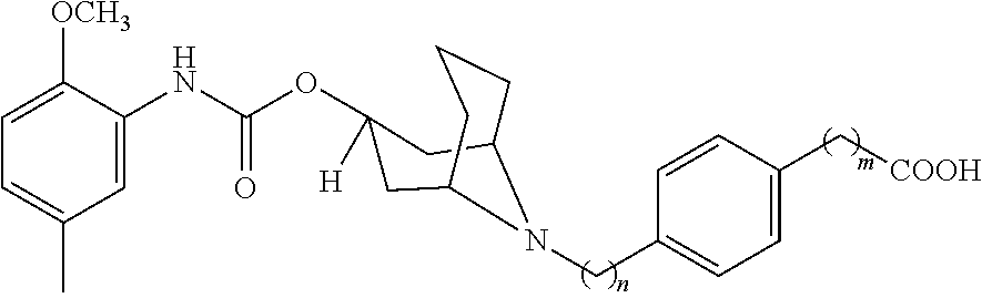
C1C2CCCC(CC1(OC(=O)NC1=CC(C)=CC=C1[OCH3])[H])N2CC1=CC=C(C[COOH])C=C1
